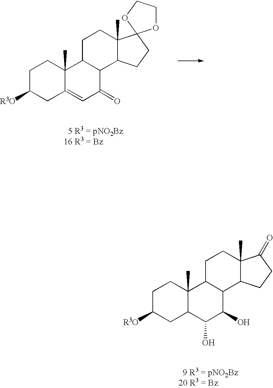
C1C([R3O])CC2=CC(=O)C3C(C2(C)C1)CCC1(C)C3CCC12OCCO2.C1C([R3O])CC2C(C)(C1)C1C(C(O)C2O)C2C(C)(CC1)C(=O)CC2
